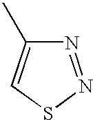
N1=NSC=C1C
